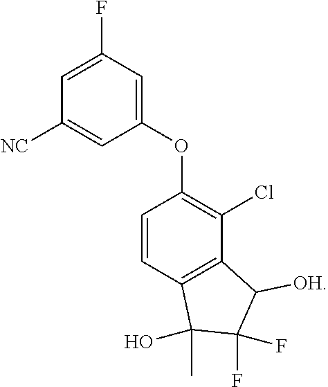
C1=CC2=C(C(Cl)=C1OC1=CC(F)=CC([NC])=C1)C([OH])C(F)(F)C2(C)O
